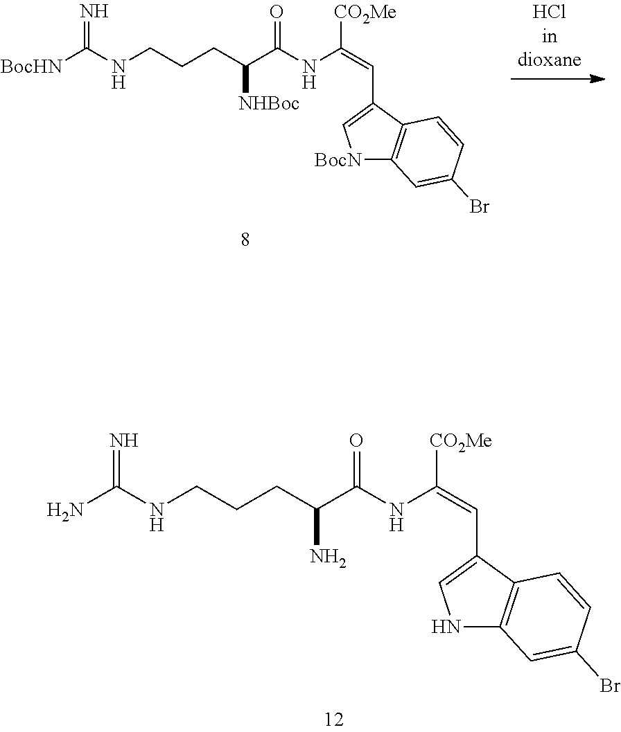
[BocHN]C(NCCCC(C(NC(=CC1=C[BocN]C2=C1C=CC(Br)=C2)[CO2Me])=O)[NHBoc])=N.NC(NCCCC(C(NC(=CC1=CNC2=C1C=CC(Br)=C2)[CO2Me])=O)N)=N
